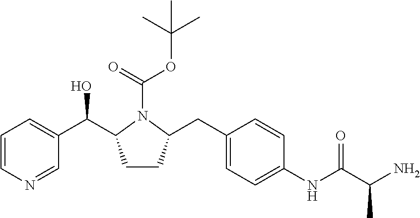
C1=CN=CC(C(O)C2CCC(CC3=CC=C(NC(=O)C(C)N)C=C3)N2C(=O)OC(C)(C)C)=C1
